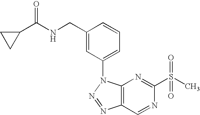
C1(C(NCC2=CC(N3C4=C(N=N3)C=NC(S(=O)(C)=O)=N4)=CC=C2)=O)CC1
